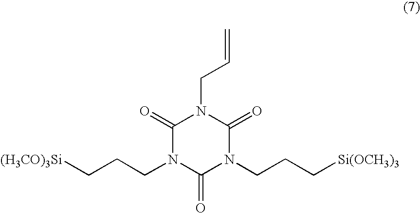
C1(=O)N(CCC[(H3CO)3Si])C(=O)N(CCC[Si(OCH3)3])C(=O)N1CC=C
